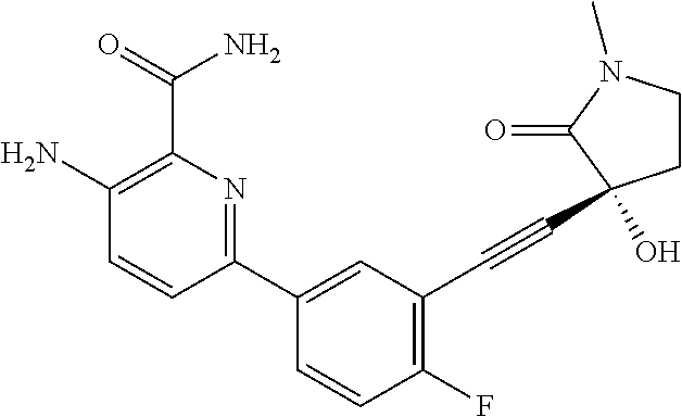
C1=CC(C2=CC(C#CC3(O)CCN(C)C3=O)=C(F)C=C2)=NC(C(N)=O)=C1N
